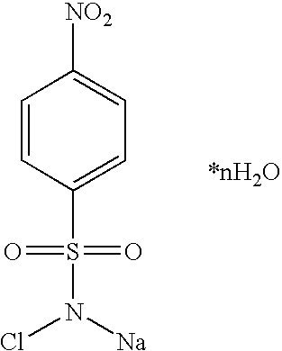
C1=CC(S(N([Na])Cl)(=O)=O)=CC=C1[NO2]
